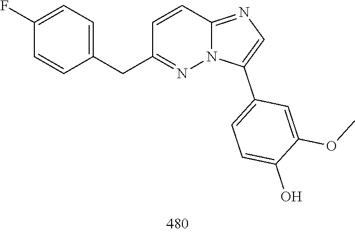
O(C)C1=CC(C2=CN=C3C=CC(CC4=CC=C(F)C=C4)=NN23)=CC=C1O
